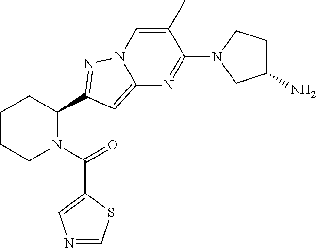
C1CCN(C(=O)C2=CN=CS2)C(C2=NN3C=C(C)C(N4CC(N)CC4)=NC3=C2)C1
